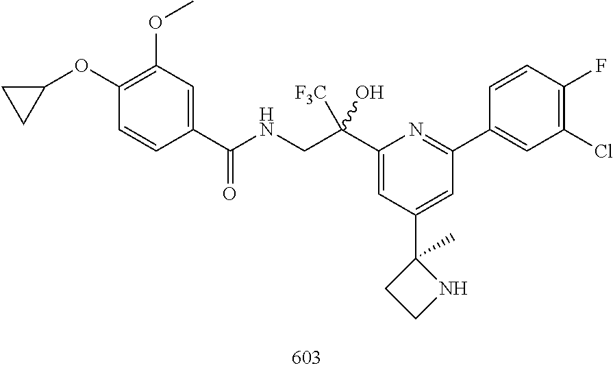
O(C1=C(OC)C=C(C(NCC(C2=CC(C3(C)CCN3)=CC(C3=CC(Cl)=C(F)C=C3)=N2)([F3C])O)=O)C=C1)C1CC1
